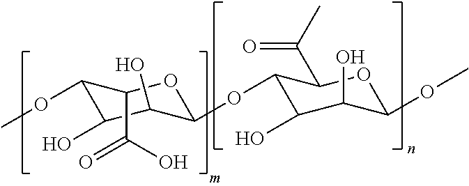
C1(OC)C(O)C(O)C(OC2C(O)C(O)C(OC)OC2C(=O)C)OC1C(=O)O
